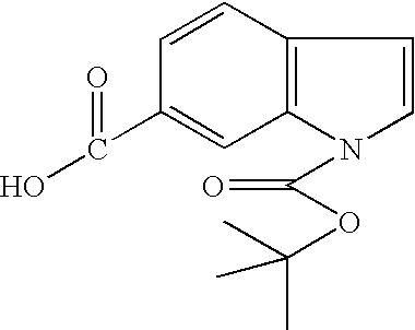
OC(C1=CC2=C(C=C1)C=CN2C(OC(C)(C)C)=O)=O
